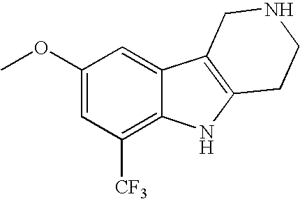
C1(OC)=CC([CF3])=C2C(=C1)C1=C(N2)CCNC1
